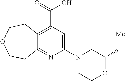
C12=C(C(=O)O)C=C(N3CCOC(C[Me])C3)N=C1CCOCC2
